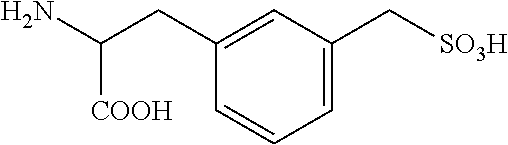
C1=C(CC([COOH])N)C=CC=C1C[SO3H]
